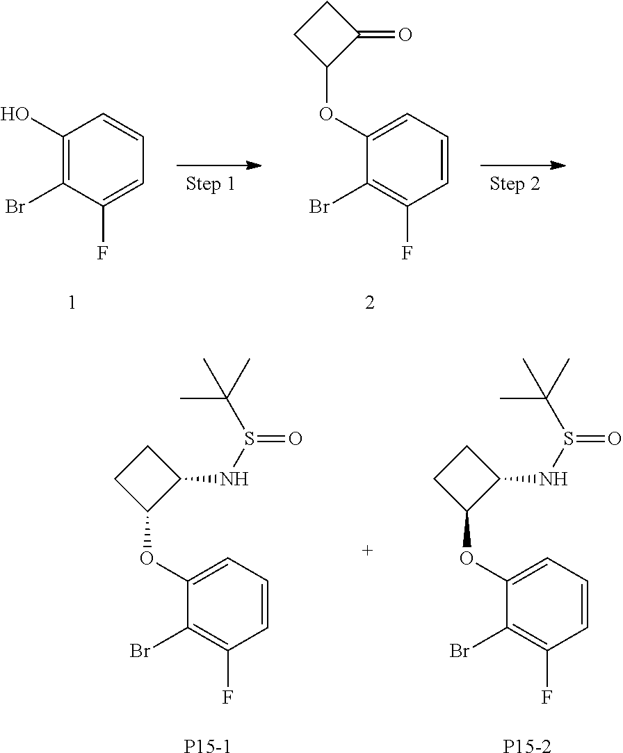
C1(O)=C(Br)C(F)=CC=C1.C1(OC2C(=O)CC2)=CC=CC(F)=C1Br.C1(OC2C(NS(C(C)(C)C)=O)CC2)=CC=CC(F)=C1Br.[P15-1].C1(OC2C(NS(C(C)(C)C)=O)CC2)=CC=CC(F)=C1Br.[P15-2]
